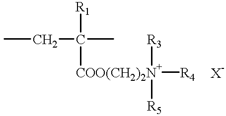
CCC(C)([R1])[COO(CH2)2N+]([R3])([R5])[R4]
